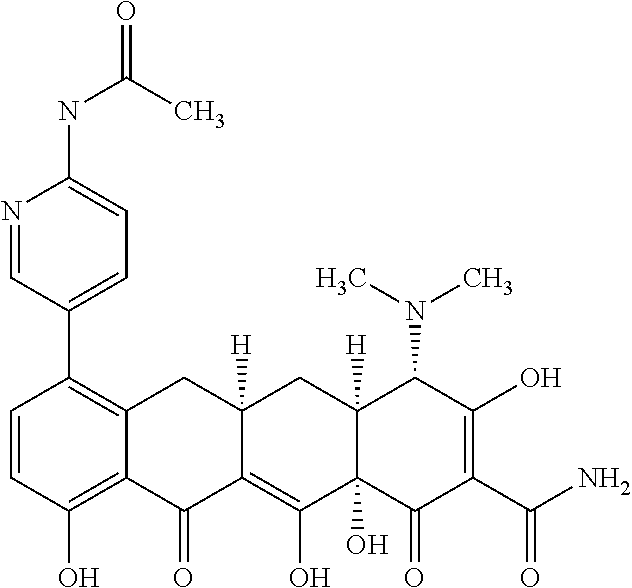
C1=CC(O)=C2C(=C1C1=CC=C(NC(C)=O)N=C1)CC1([H])C(=C(O)C3(O)C([H])(C1)C(N(C)C)C(O)=C(C(N)=O)C3=O)C2=O
